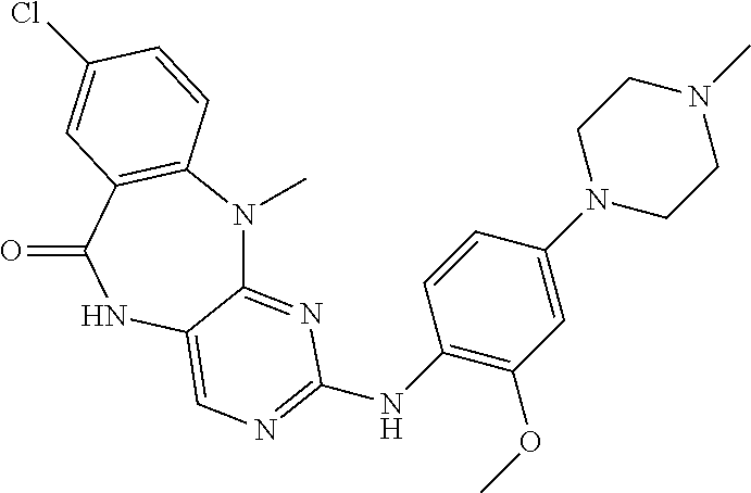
C12=NC(NC3=C(OC)C=C(N4CCN(C)CC4)C=C3)=NC=C1NC(=O)C1=C(N2C)C=CC(Cl)=C1
